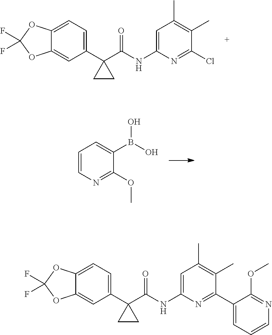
C1(C2(C(NC3=CC(C)=C(C)C(Cl)=N3)=O)CC2)=CC=C2C(=C1)OC(F)(F)O2.C1=CC=C(B(O)O)C(OC)=N1.C1(C2(C(NC3=CC(C)=C(C)C(C4=CC=CN=C4OC)=N3)=O)CC2)=CC=C2C(=C1)OC(F)(F)O2
